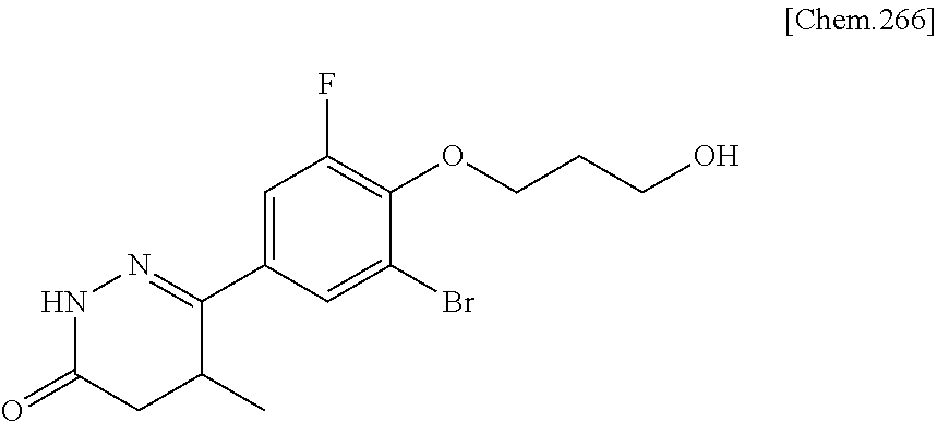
C1=C(C2=NNC(=O)CC2C)C=C(Br)C(OCCCO)=C1F
